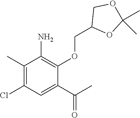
C1(C)=C(Cl)C=C(C(C)=O)C(OCC2OC(C)(C)OC2)=C1N
